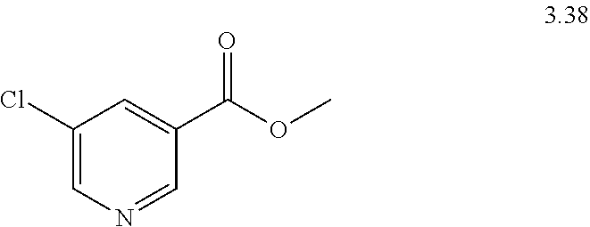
C1=C(Cl)C=C(C(=O)OC)C=N1
